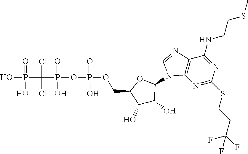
C1(O)C(O)C(N2C3=C(C(NCCSC)=NC(SCCC(F)(F)F)=N3)N=C2)OC1COP(=O)(OP(=O)(O)C(Cl)(Cl)P(=O)(O)O)O
